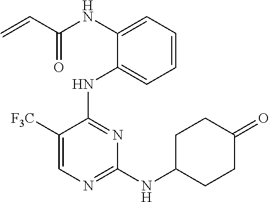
N(C1=CC=CC=C1NC1=NC(NC2CCC(=O)CC2)=NC=C1[F3C])C(C=C)=O
